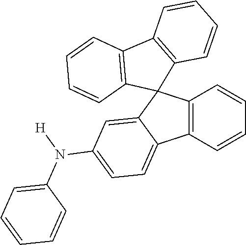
C12=C(C=CC=C1)C1=CC=C(N([H])C3=CC=CC=C3)C=C1C21C2=C(C3=C1C=CC=C3)C=CC=C2
